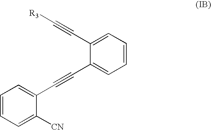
C1=CC=C([CN])C(C#CC2=CC=CC=C2C#C[R3])=C1
